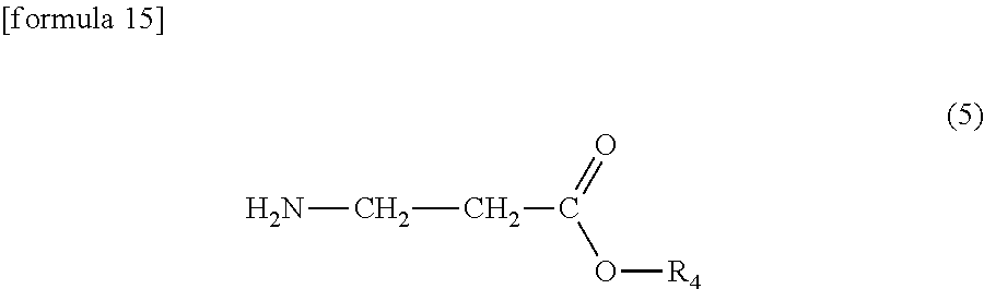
C(CC(O[R4])=O)N
